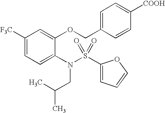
C1([F3C])=CC=C(N(CC(C)C)S(C2=CC=CO2)(=O)=O)C(OCC2=CC=C([COOH])C=C2)=C1
